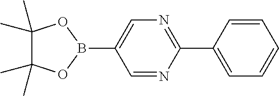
C1=C(B2OC(C)(C)C(C)(C)O2)C=NC(C2=CC=CC=C2)=N1
